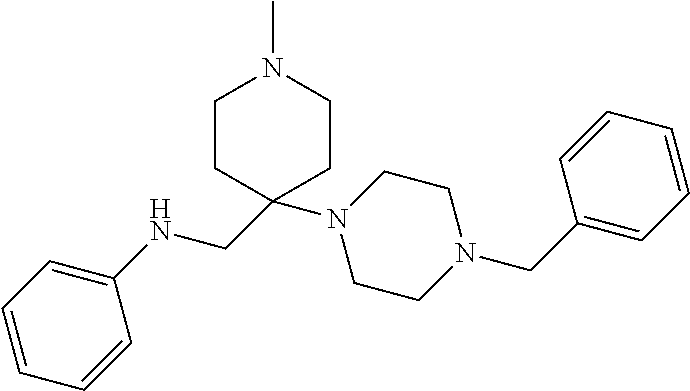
C1=CC=CC(NCC2(N3CCN(CC4=CC=CC=C4)CC3)CCN(C)CC2)=C1
